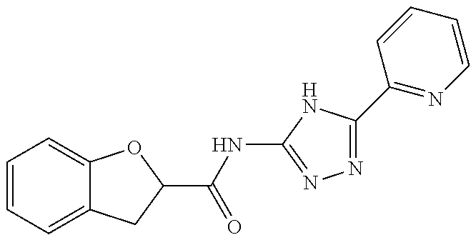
C1=CC=C2C(=C1)OC(C(NC1=NN=C(C3=NC=CC=C3)N1)=O)C2
